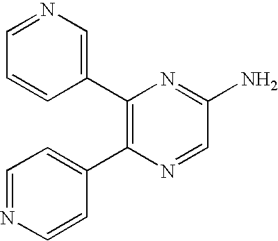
C1(C2=C(C3=CC=NC=C3)N=CC(N)=N2)=CN=CC=C1
